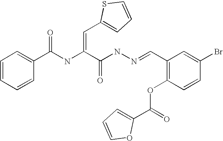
C1=CC=CC(C(NC(C(NN=CC2=C(OC(C3=CC=CO3)=O)C=CC(Br)=C2)=O)=CC2=CC=CS2)=O)=C1
